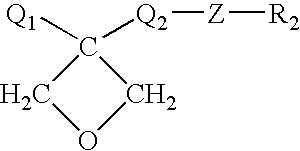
[Q1]C1([Q2][Z][R2])COC1
